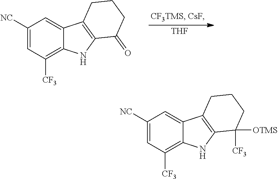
C1([NC])=CC([CF3])=C2C(=C1)C1=C(N2)C(=O)CCC1.[THF].C1([NC])=CC([CF3])=C2C(=C1)C1=C(N2)C([CF3])([OTMS])CCC1
